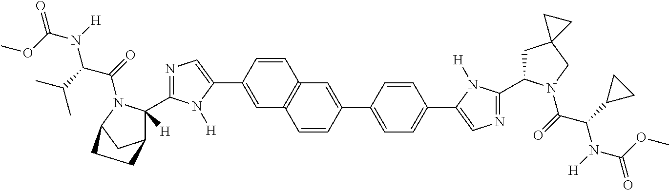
C1=C(C2=CN=C(C3([H])C4CC(N3C(C(N(C(=O)OC)[H])C(C)C)=O)CC4)N2[H])C=CC2=C1C=CC(C1=CC=C(C3=CN=C(C4CC5(CN4C(=O)C(C4CC4)N([H])C(OC)=O)CC5)N3[H])C=C1)=C2
